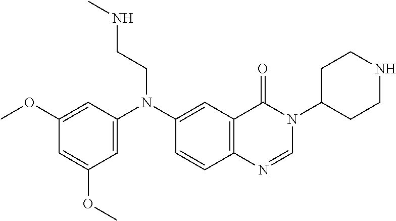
C1=C(N(C2=CC3=C(C=C2)N=CN(C2CCNCC2)C3=O)CCNC)C=C(OC)C=C1OC
